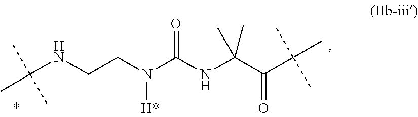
C(C(=O)C(C)(C)C)(NC(N(CCNC(C)(C)C)[H*])=O)(C)C
